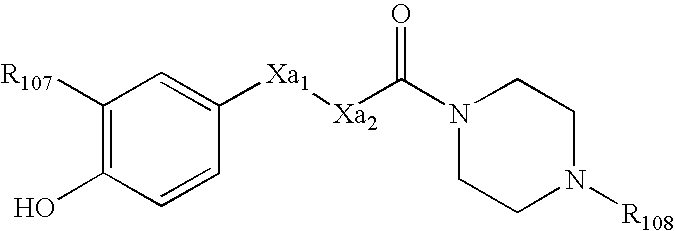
C1([R107])=C(O)C=CC([Xa1][Xa2]C(N2CCN([R108])CC2)=O)=C1
